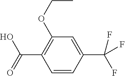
O(CC)C1=C(C(=O)O)C=CC(C(F)(F)F)=C1
